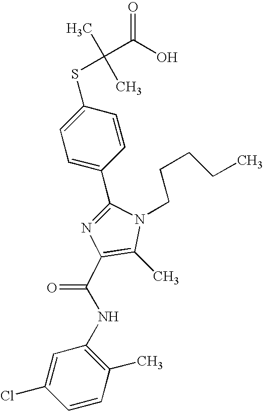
C1(C2=CC=C(SC(C)(C)C(O)=O)C=C2)=NC(C(NC2=C(C)C=CC(Cl)=C2)=O)=C(C)N1CCCCC
